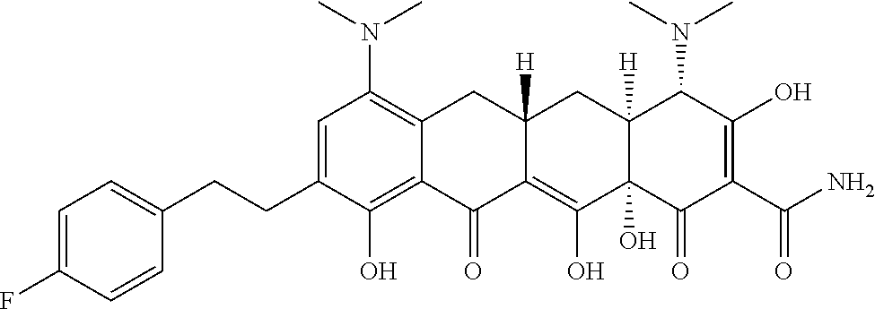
C1=C(CCC2=CC=C(F)C=C2)C(O)=C2C(=C1N(C)C)CC1([H])C(=C(O)C3(O)C([H])(C1)C(N(C)C)C(O)=C(C(N)=O)C3=O)C2=O
